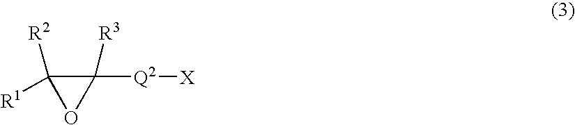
C1([Q2][X])([R3])C([R1])([R2])O1
